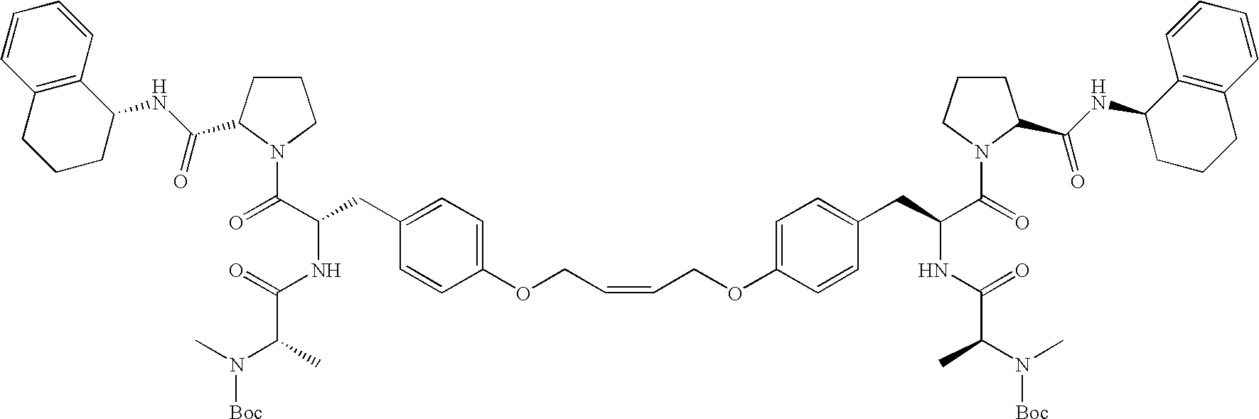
C1CC(C(NC2C3=C(CCC2)C=CC=C3)=O)N(C(C(NC(=O)C(N([Boc])C)C)CC2=CC=C(OCC=CCOC3=CC=C(CC(C(N4C(C(NC5C6=C(CCC5)C=CC=C6)=O)CCC4)=O)NC(=O)C(N([Boc])C)C)C=C3)C=C2)=O)C1
